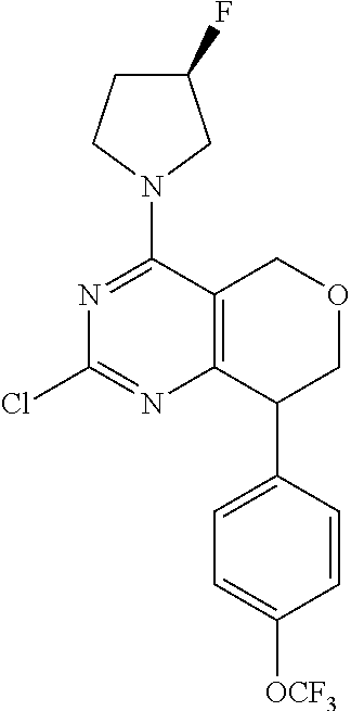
N1=C(N2CC(F)CC2)C2=C(N=C1Cl)C(C1=CC=C([OCF3])C=C1)COC2
